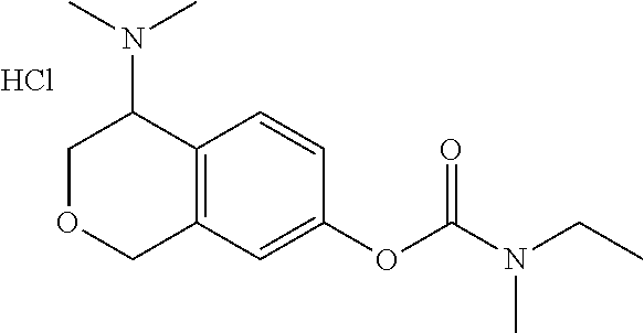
C12=C(C=CC(OC(N(CC)C)=O)=C1)C(N(C)C)COC2.Cl
